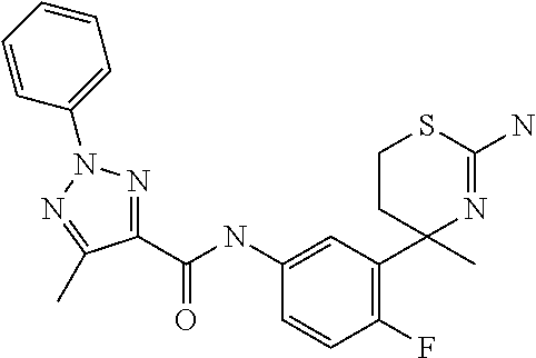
C1CC(C)(C2=C(F)C=CC(NC(C3=NN(C4=CC=CC=C4)N=C3C)=O)=C2)N=C(N)S1
